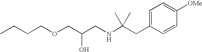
O(CC(CNC(CC1=CC=C([OMe])C=C1)(C)C)O)CCCC
